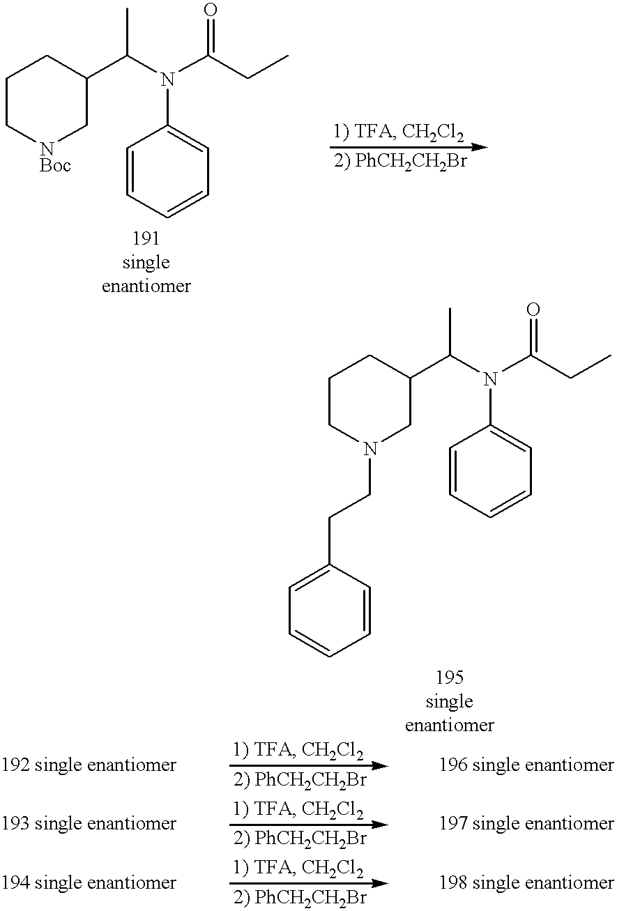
C1C[NBoc]CC(C(N(C(CC)=O)C2=CC=CC=C2)C)C1.C1CN(CCC2=CC=CC=C2)CC(C(N(C(CC)=O)C2=CC=CC=C2)C)C1
